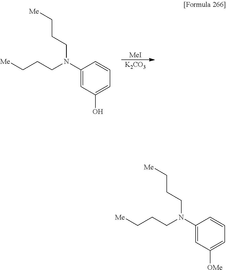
C1(N(CCC[Me])CCC[Me])=CC(O)=CC=C1.[MeI].[K2CO3].C1(N(CCC[Me])CCC[Me])=CC([OMe])=CC=C1
